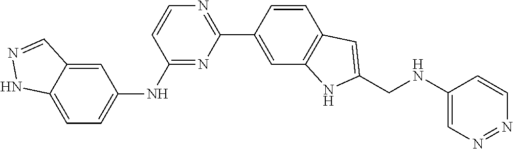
C1(C2=NC=CC(NC3=CC=C4C(=C3)C=NN4)=N2)=CC2=C(C=C1)C=C(CNC1=CN=NC=C1)N2
